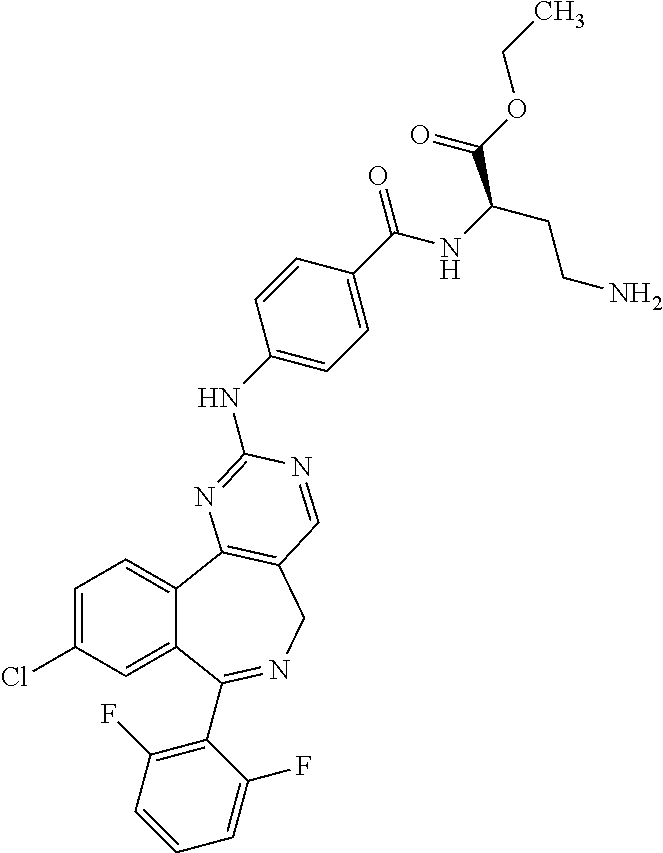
C1=C(Cl)C=C2C(=C1)C1=C(CN=C2C2=C(F)C=CC=C2F)C=NC(NC2=CC=C(C(NC(CCN)C(OCC)=O)=O)C=C2)=N1
